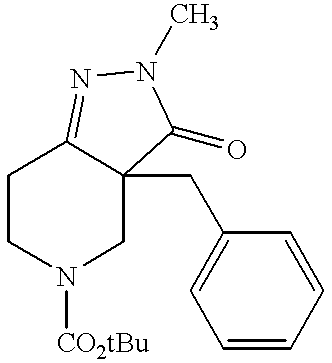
C1CN([CO2tBu])CC2(CC3=CC=CC=C3)C1=NN(C)C2=O
